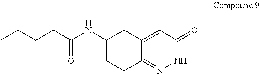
C(CCC(NC1CC2=CC(=O)NN=C2CC1)=O)C
